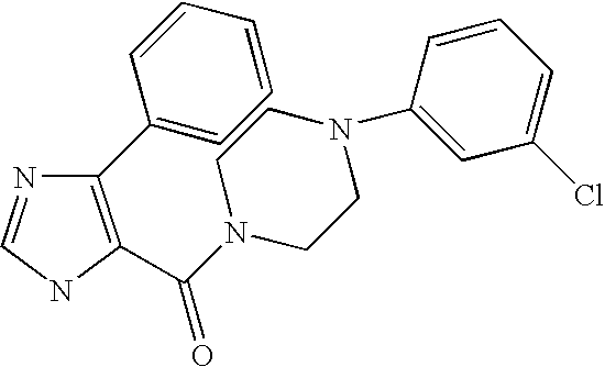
C1(C2=CC=CC=C2)=C(C(N2CCN(C3=CC(Cl)=CC=C3)CC2)=O)NC=N1
